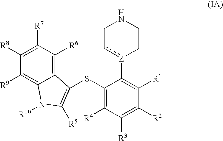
C12=C([R6])C([R7])=C([R8])C([R9])=C1N([R10])C([R5])=C2SC1=C([R4])C([R3])=C([R2])C([R1])=C1[Z]1cCNCC1
